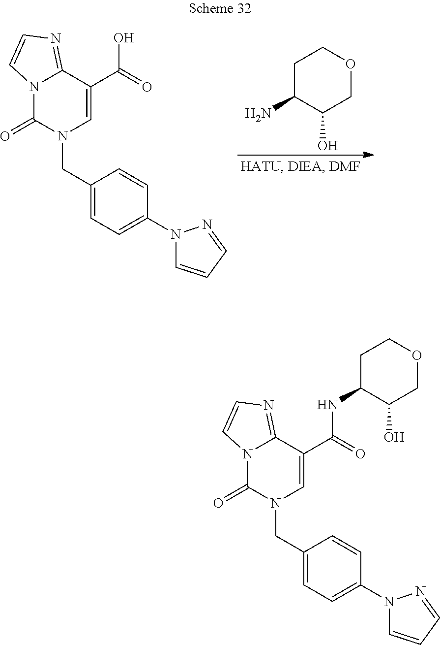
N12C(=O)N(CC3=CC=C(N4C=CC=N4)C=C3)C=C(C(O)=O)C1=NC=C2.NC1C(O)COCC1.N12C(=O)N(CC3=CC=C(N4C=CC=N4)C=C3)C=C(C(NC3C(O)COCC3)=O)C1=NC=C2
